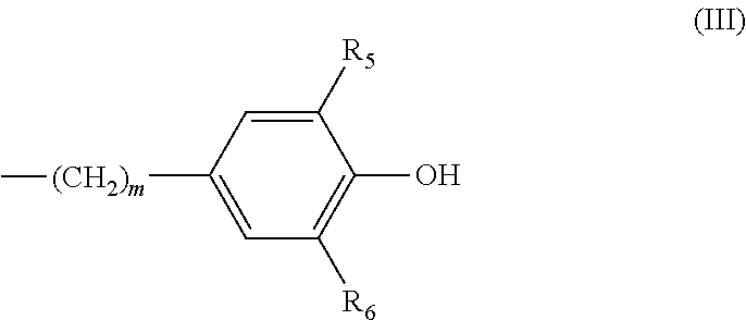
C1([(CH2)m]C)=CC([R6])=C(O)C([R5])=C1
